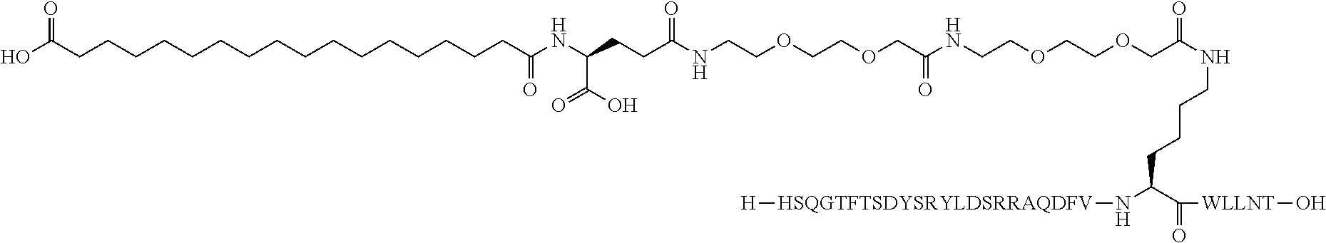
[H][HSQGTFTSDYSRYLDSRRAQDFV]NC(CCCCNC(COCCOCCNC(COCCOCCNC(CCC(NC(=O)CCCCCCCCCCCCCCCCC(O)=O)C(=O)O)=O)=O)=O)C(=O)[WLLNT]O
